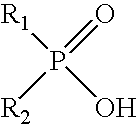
[R1]P(O)(=O)[R2]
